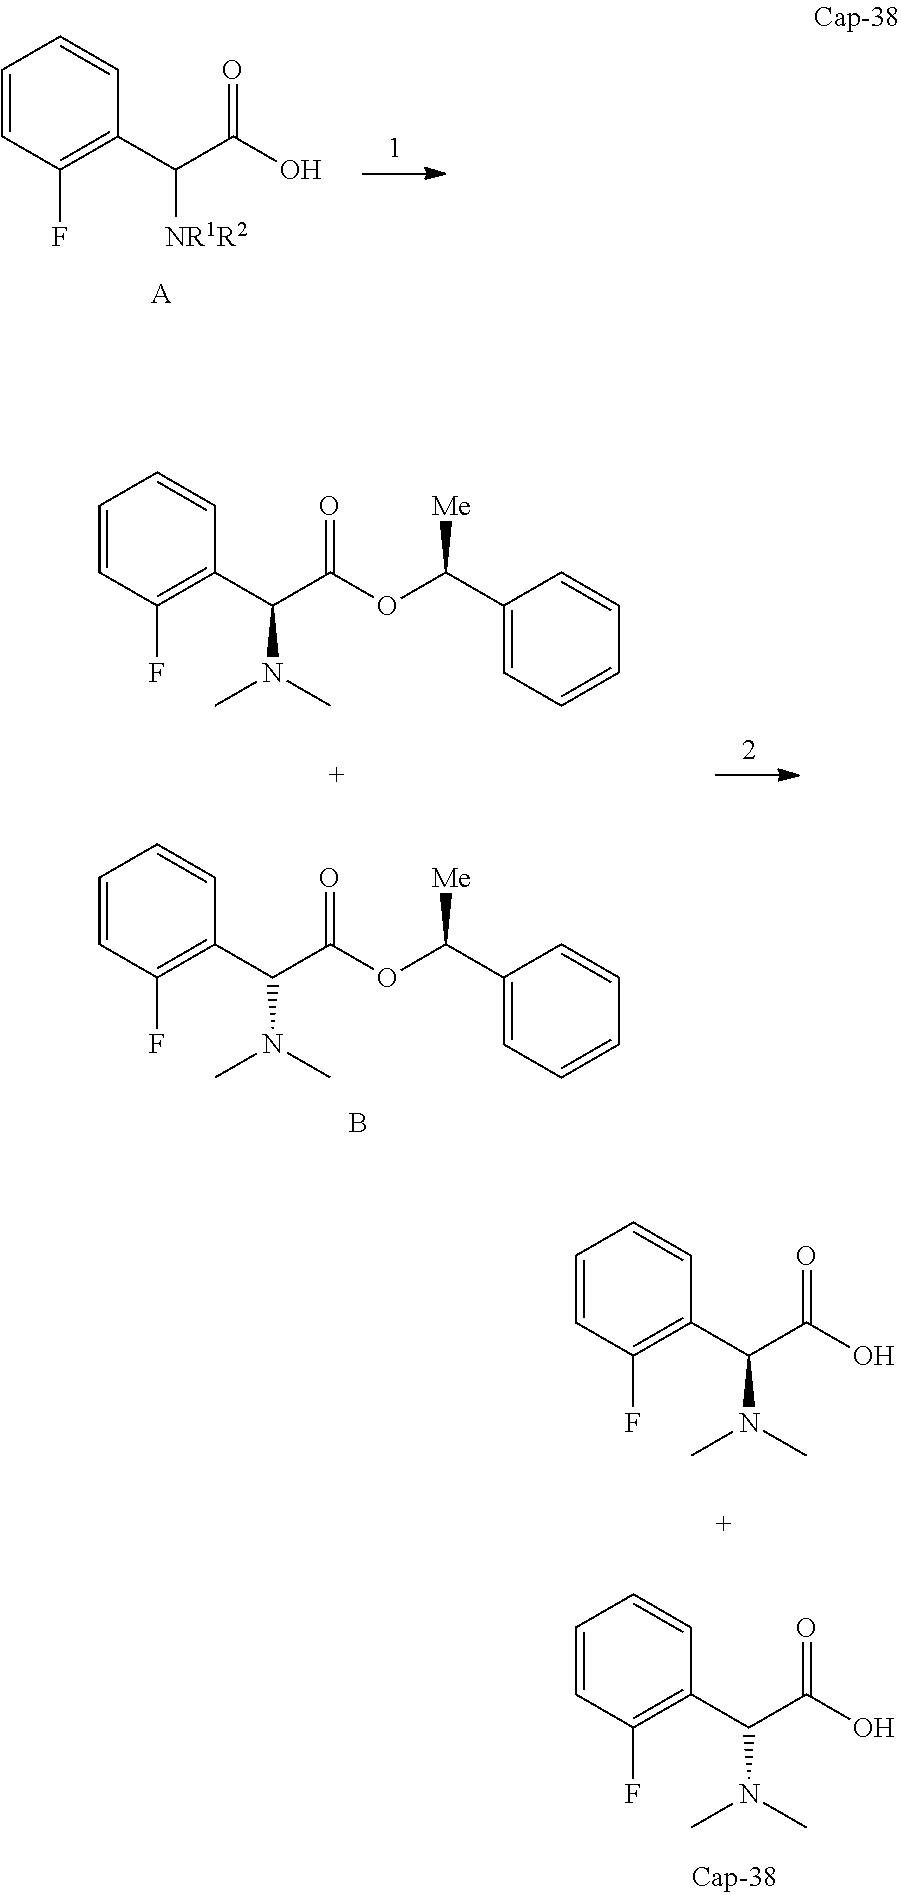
C1=CC(F)=C(C(C(O)=O)[NR1R2])C=C1.[A].C1=CC(F)=C(C(C(O)=O)N(C)C)C=C1.C1=CC(F)=C(C(C(O)=O)N(C)C)C=C1.C1=CC(F)=C(C(C(OC(C2=CC=CC=C2)[Me])=O)N(C)C)C=C1.B.C1=CC(F)=C(C(C(OC(C2=CC=CC=C2)[Me])=O)N(C)C)C=C1
